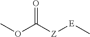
COC([Z][E]C)=O
